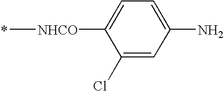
C[NHCO]C1=CC=C(N)C=C1Cl
